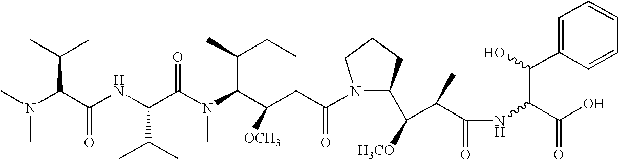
CN(C(C(NC(C(N(C(C(CC(N1C(C([H3CO])C(C(NC(C(O)=O)C(O)C2=CC=CC=C2)=O)C)CCC1)=O)[OCH3])C(C)CC)C)=O)C(C)C)=O)C(C)C)C
